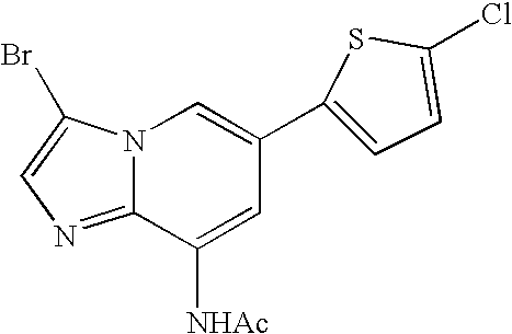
N12C(=NC=C1Br)C([NHAc])=CC(C1=CC=C(Cl)S1)=C2
